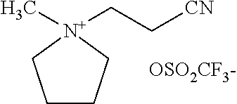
C1CC[N+](CC[CN])(C)C1.[OSO2CF3-]
